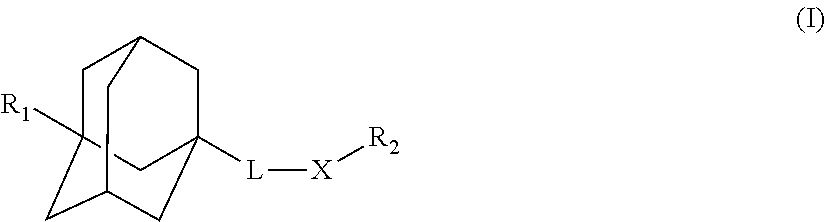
C1C2([R1])CC3CC([L][X][R2])(CC1C3)C2
